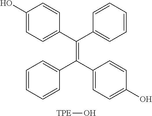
C1(O)=CC=C(C(C2=CC=CC=C2)=C(C2=CC=C(O)C=C2)C2=CC=CC=C2)C=C1.[TPE]O
